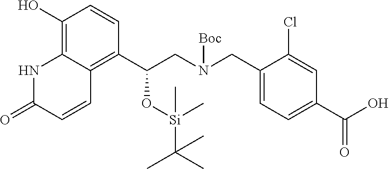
C1(O)=C2C(=C(C(CN(CC3=CC=C(C(O)=O)C=C3Cl)[Boc])O[Si](C(C)(C)C)(C)C)C=C1)C=CC(=O)N2
